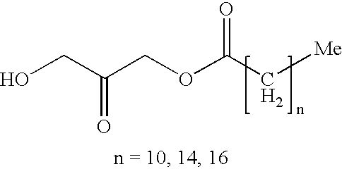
C(C(COC(C[Me])=O)=O)O
